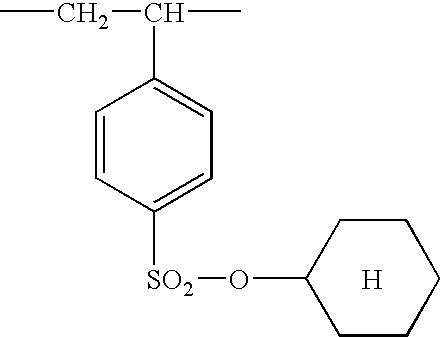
CCC(C)C1=CC=C([SO2]OC2CCCCC2)C=C1.[H]
